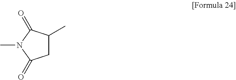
CN1C(=O)CC(C)C1=O
